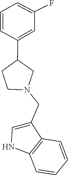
C1(CN2CC(C3=CC(F)=CC=C3)CC2)=CNC2=C1C=CC=C2
